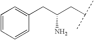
C1=CC=CC(CC(CC(C)C)N)=C1
